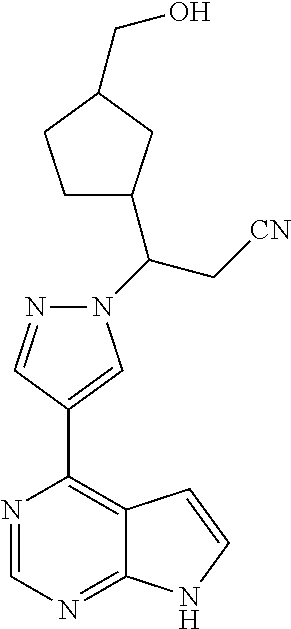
N1=CN=C2C(=C1C1=CN(C(C[CN])C3CCC(CO)C3)N=C1)C=CN2
